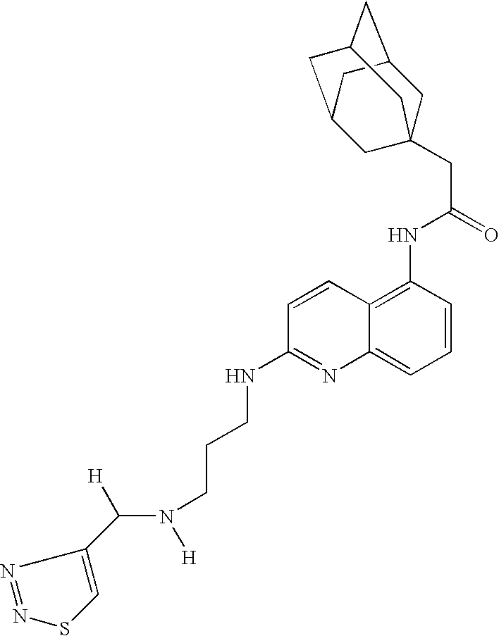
C([H])(N([H])CCCNC1=NC2=CC=CC(NC(CC34CC5CC(CC(C3)C5)C4)=O)=C2C=C1)C1=CSN=N1
